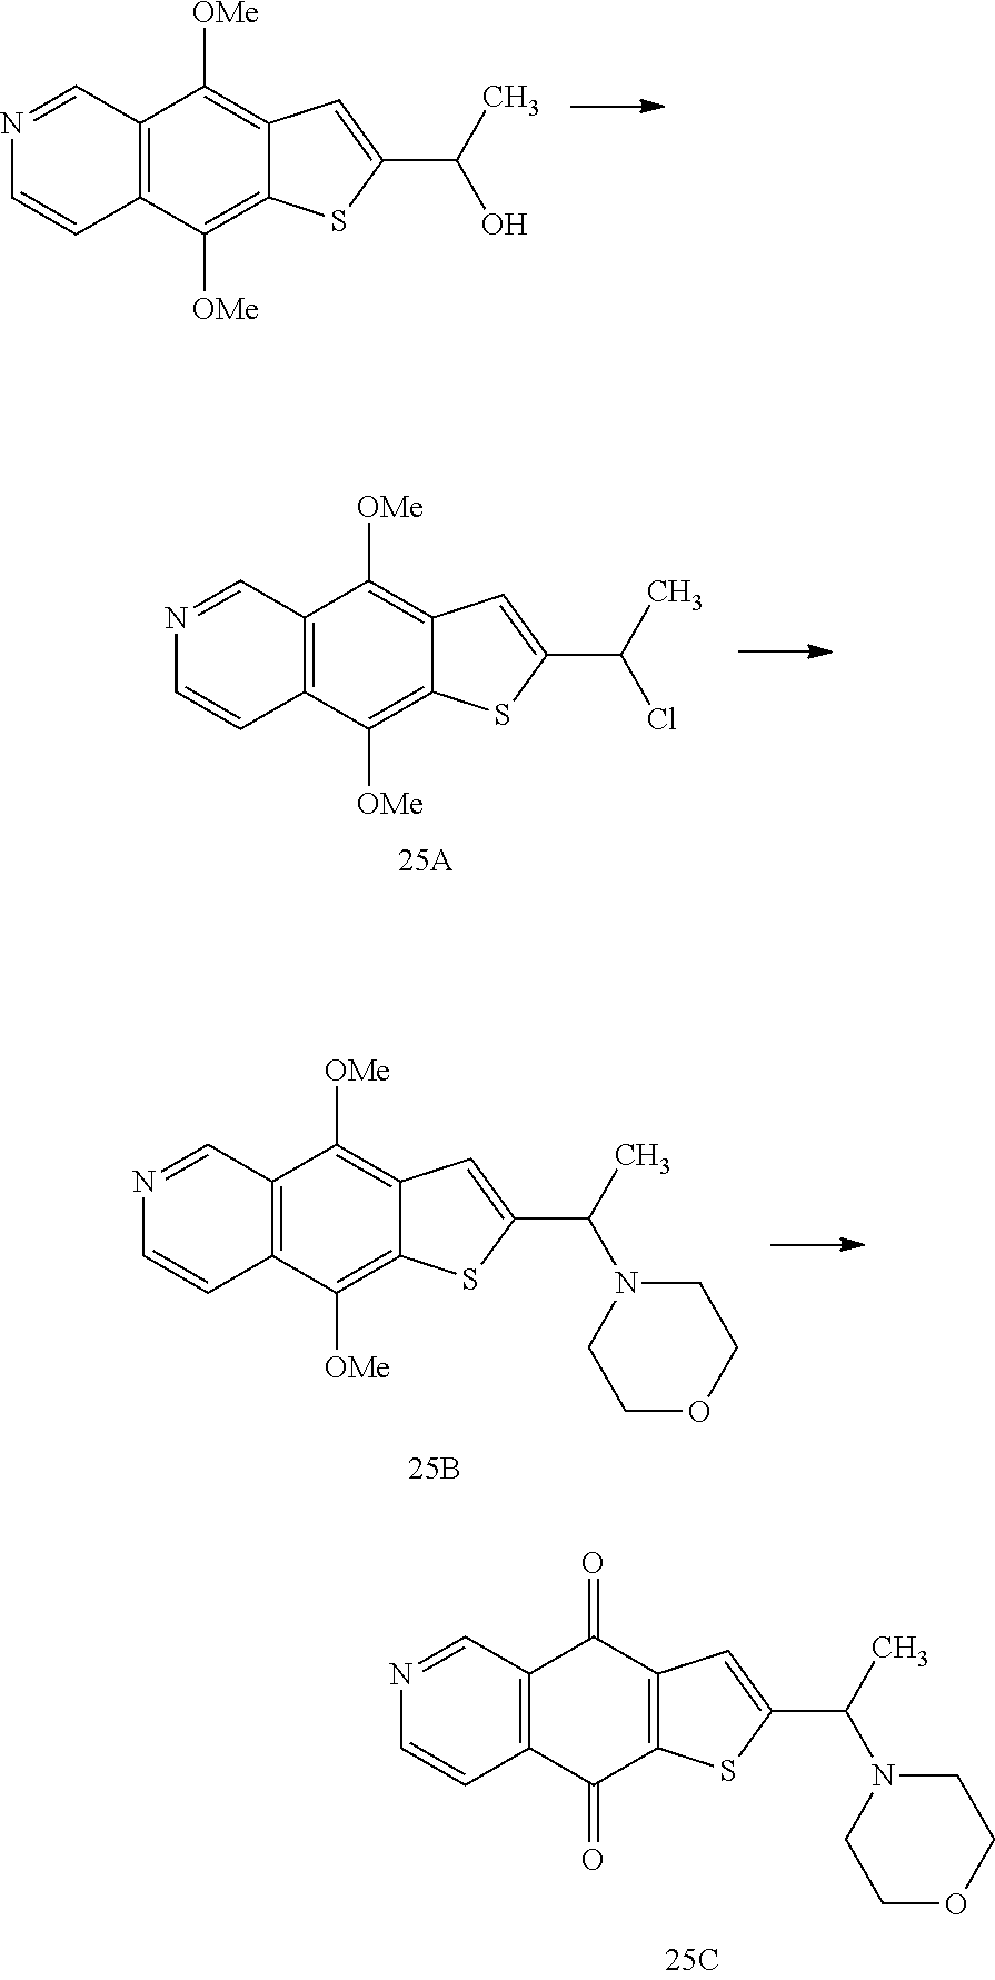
C12=C(C([OMe])=C3C(=C1[OMe])SC(C(C)O)=C3)C=NC=C2.C12=C(C([OMe])=C3C(=C1[OMe])SC(C(C)Cl)=C3)C=NC=C2.C12=C(C([OMe])=C3C(=C1[OMe])SC(C(C)N1CCOCC1)=C3)C=NC=C2.C12=C(C(=O)C3=C(C1=O)SC(C(C)N1CCOCC1)=C3)C=NC=C2
